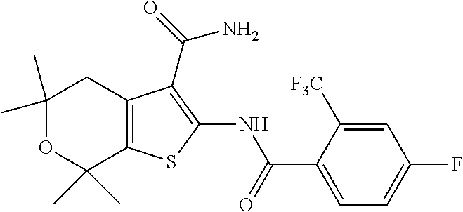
C1(C)(C)OC(C)(C)C2=C(C1)C(C(N)=O)=C(NC(=O)C1=CC=C(F)C=C1[CF3])S2
